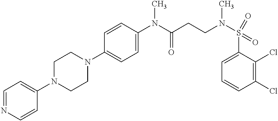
C1(N2CCN(C3=CC=C(N(C(CCN(S(C4=CC=CC(Cl)=C4Cl)(=O)=O)C)=O)C)C=C3)CC2)=CC=NC=C1
